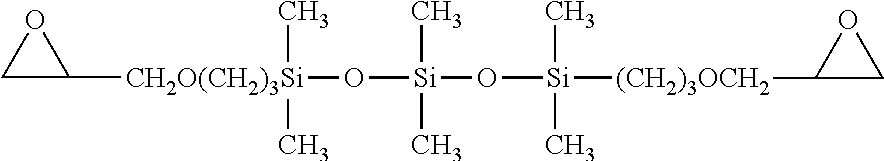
C1C([CH2O(CH2)3Si](C)(C)O[Si](O[Si]([(CH2)3OCH2]C2CO2)(C)C)(C)C)O1
